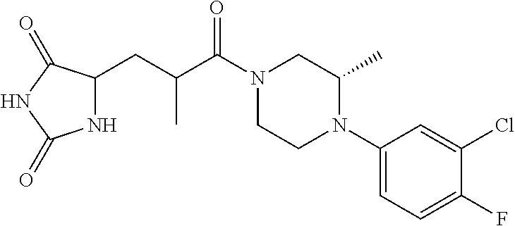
N1C(CC(C(N2CCN(C3=CC=C(F)C(Cl)=C3)C(C)C2)=O)C)C(=O)NC1=O
